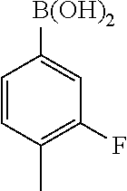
C1=CC(C)=C(F)C=C1[B(OH)2]
